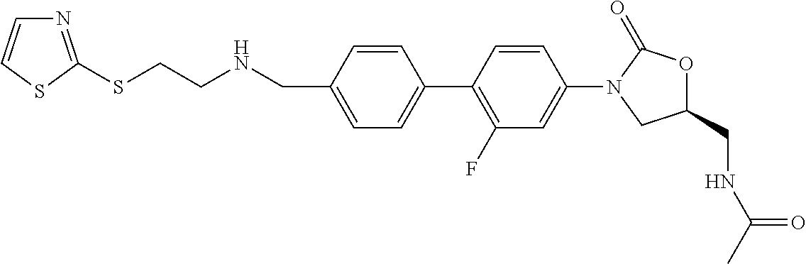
C(C1=CC=C(C2=C(F)C=C(N3CC(CNC(C)=O)OC3=O)C=C2)C=C1)NCCSC1=NC=CS1
